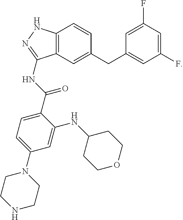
C1(F)=CC(F)=CC(CC2=CC3=C(C=C2)NN=C3NC(C2=CC=C(N3CCNCC3)C=C2NC2CCOCC2)=O)=C1
